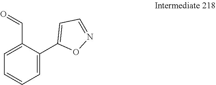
C1=CC=C(C2=CC=NO2)C(C=O)=C1
